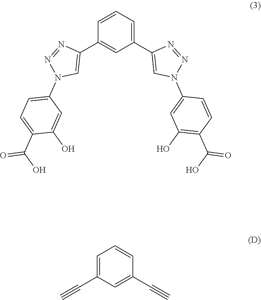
C1=CC=C(C2=CN(C3=CC(O)=C(C(=O)O)C=C3)N=N2)C=C1C1=CN(C2=CC=C(C(=O)O)C(O)=C2)N=N1.C1=C(C#C)C=C(C#C)C=C1
